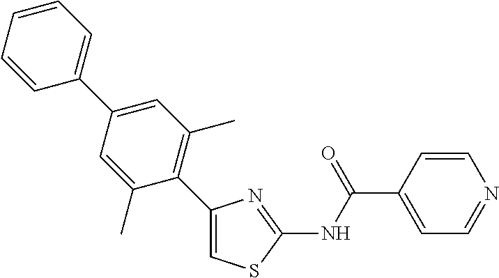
C1=CC(C(NC2=NC(C3=C(C)C=C(C4=CC=CC=C4)C=C3C)=CS2)=O)=CC=N1
